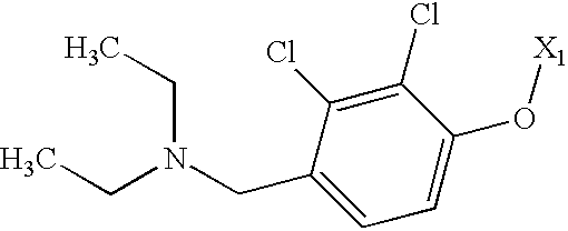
C(C1=CC=C(O[X1])C(Cl)=C1Cl)N(CC)CC
